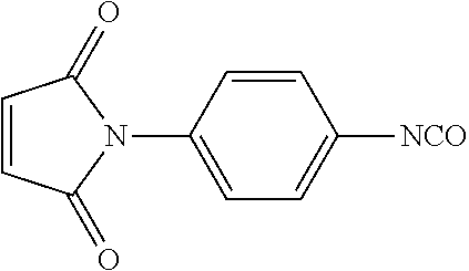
C1=CC(=O)N(C2=CC=C([NCO])C=C2)C1=O
